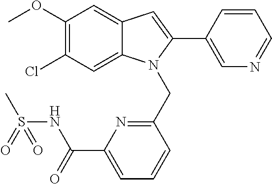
C1(OC)=C(Cl)C=C2C(=C1)C=C(C1=CN=CC=C1)N2CC1=NC(C(NS(C)(=O)=O)=O)=CC=C1
